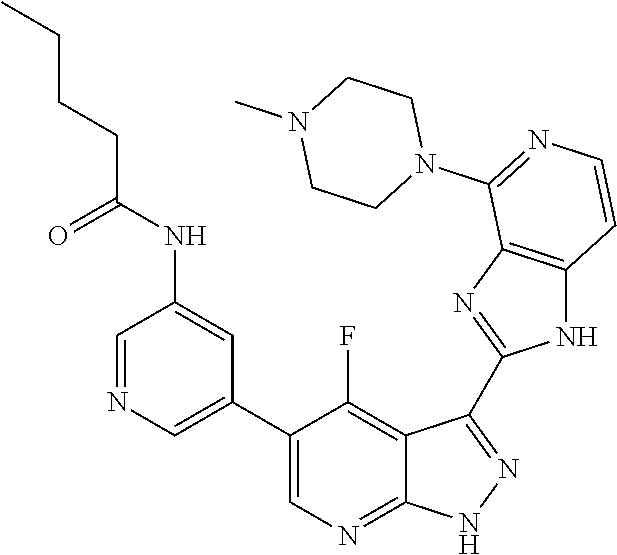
C1=NC=C(C2=CN=C3C(=C2F)C(C2=NC4=C(N2)C=CN=C4N2CCN(C)CC2)=N[N H]3)C=C1NC(CCCC)=O
